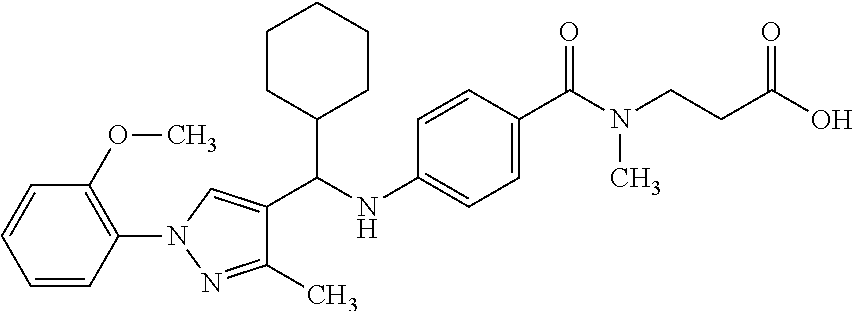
C1(C(NC2=CC=C(C(=O)N(CCC(O)=O)C)C=C2)C2=CN(C3=C(OC)C=CC=C3)N=C2C)CCCCC1
